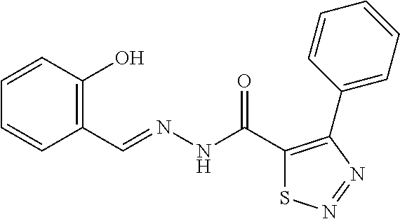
C1=CC(O)=C(C=NNC(C2=C(C3=CC=CC=C3)N=NS2)=O)C=C1
